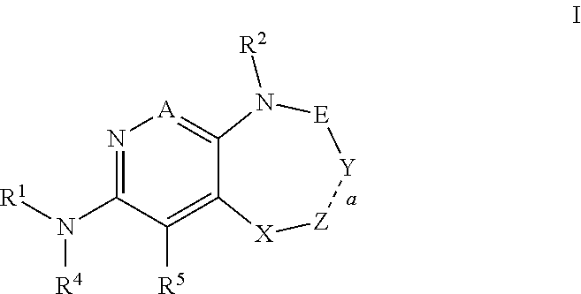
[R1]N(C1=N[A]=C2C(=C1[R5])[X][Z][Y][E]N2[R2])[R4]
